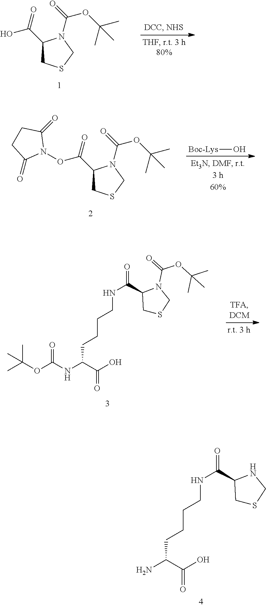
C1(C(=O)O)CSCN1C(=O)OC(C)(C)C.C1(C(=O)ON2C(=O)CCC2=O)CSCN1C(=O)OC(C)(C)C.[Boc-Lys]O.C1(C(NCCCCC(NC(OC(C)(C)C)=O)C(O)=O)=O)CSCN1C(=O)OC(C)(C)C.C1(C(NCCCCC(N)C(O)=O)=O)CSCN1
